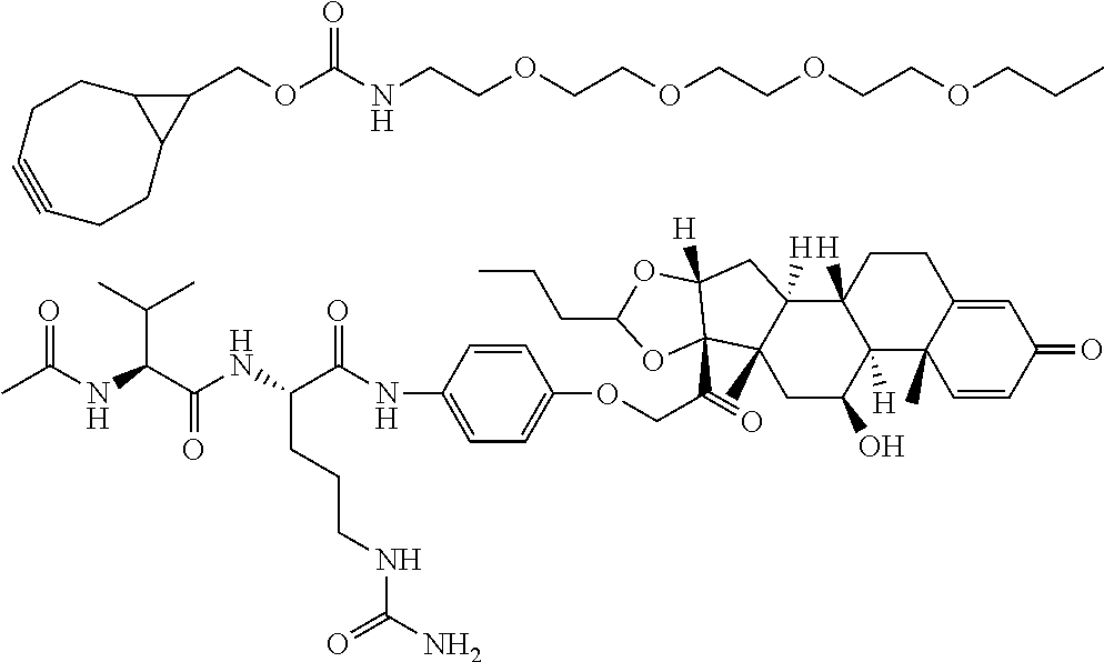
N(CCOCCOCCOCCOCCC)C(OCC1C2C1CCC#CCC2)=O.C1=CC(NC(C(NC(C(NC(C)=O)C(C)C)=O)CCCNC(N)=O)=O)=CC=C1OCC(C12C3(C)C([H])(C4([H])CCC5=CC(=O)C=CC5(C)C4([H])C(O)C3)CC1([H])OC(CCC)O2)=O
